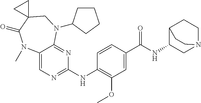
C1(NC2=NC=C3C(=N2)N(C2CCCC2)CC2(C(=O)N3C)CC2)=C(OC)C=C(C(NC2CN3CCC2CC3)=O)C=C1
